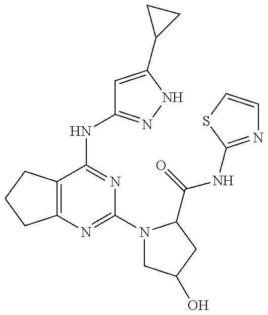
C12=C(C(NC3=NNC(C4CC4)=C3)=NC(N3CC(O)CC3C(=O)NC3=NC=CS3)=N1)CCC2
